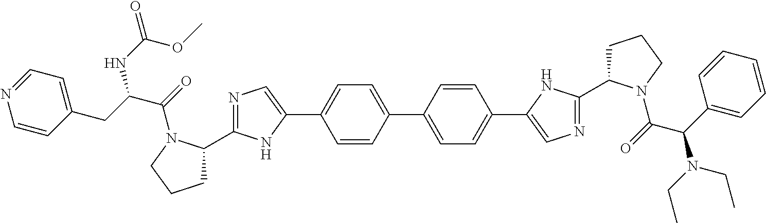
C1=CC(C2=CC=C(C3=CN=C(C4CCCN4C(=O)C(C4=CC=CC=C4)N(CC)CC)N3)C=C2)=CC=C1C1=CN=C(C2CCCN2C(=O)C(CC2=CC=NC=C2)NC(=O)OC)N1
